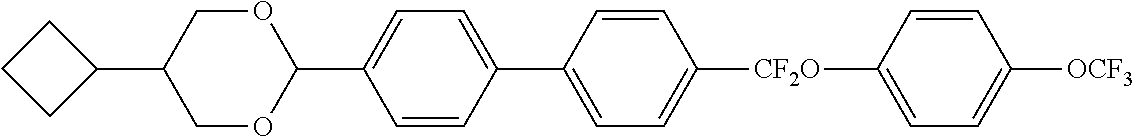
C1=CC([CF2O]C2=CC=C(C3=CC=C(C4OCC(C5CCC5)CO4)C=C3)C=C2)=CC=C1[OCF3]
